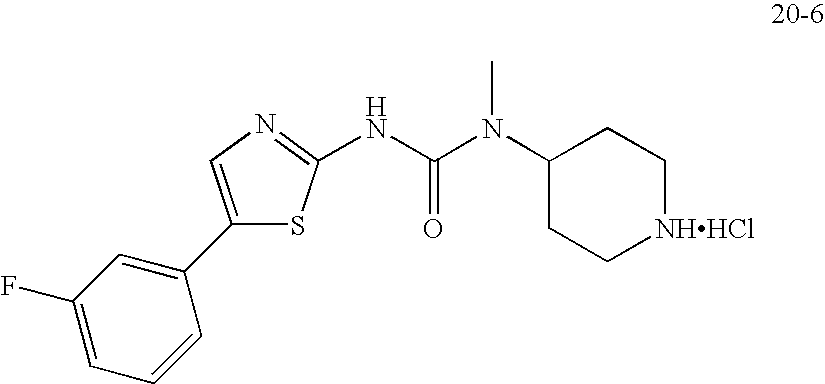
N(C(N(C)C1CC[NHHCl]CC1)=O)C1=NC=C(C2=CC(F)=CC=C2)S1
